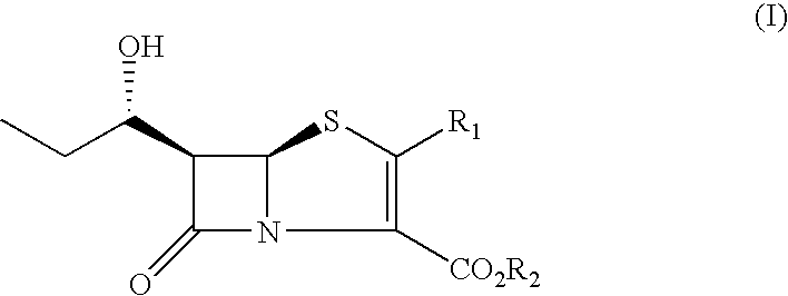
C1(C(CC)O)C(=O)N2C1SC([R1])=C2[CO2R2]
